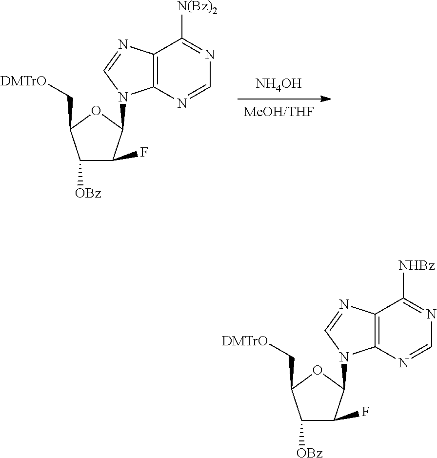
[NH4OH].[MeOH/THF].C1([OBz])C(F)C(N2C3=C(N=C2)C([N(Bz)2])=NC=N3)OC1C[DMTrO].C1([OBz])C(F)C(N2C3=C(N=C2)C([NHBz])=NC=N3)OC1C[DMTrO]
